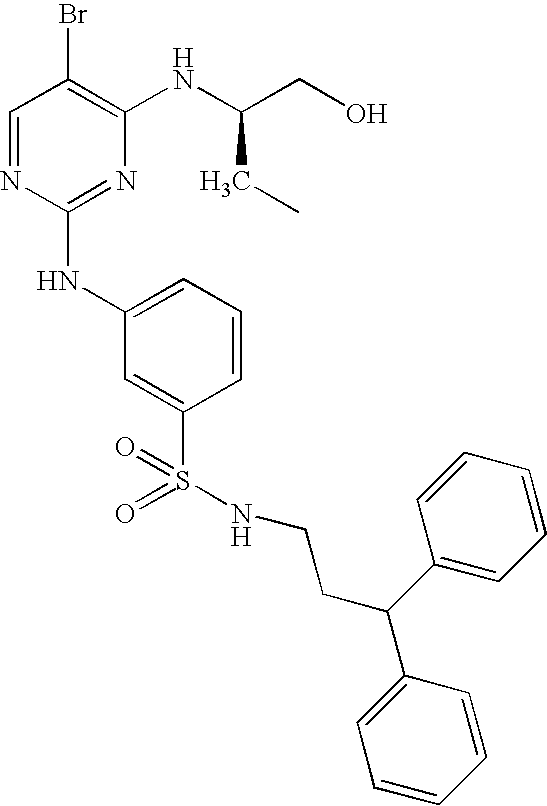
C1=NC(NC2=CC=CC(S(=O)(=O)NCCC(C3=CC=CC=C3)C3=CC=CC=C3)=C2)=NC(NC(CO)CC)=C1Br
